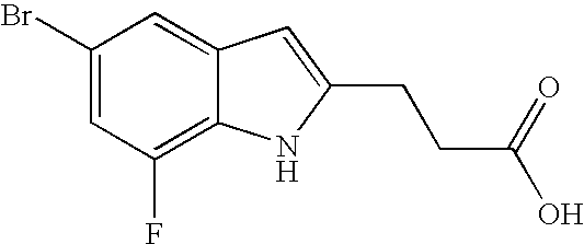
C1(Br)=CC(F)=C2C(=C1)C=C(CCC(O)=O)N2
